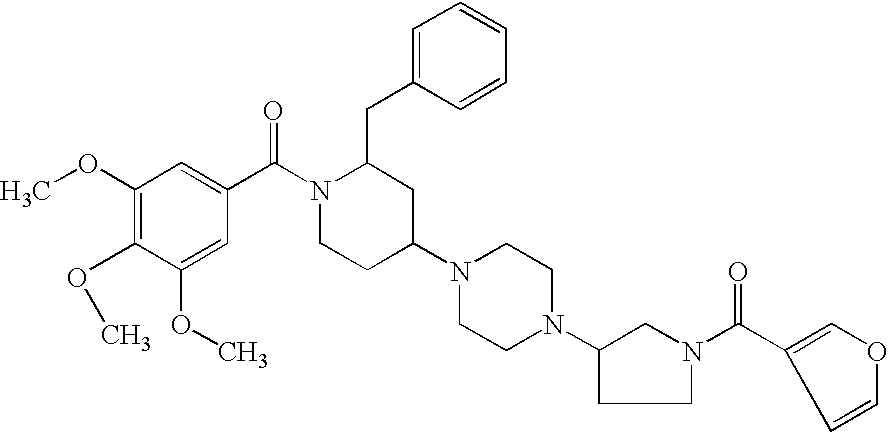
C1(CC2N(C(C3=CC(OC)=C(OC)C(OC)=C3)=O)CCC(N3CCN(C4CCN(C(C5=COC=C5)=O)C4)CC3)C2)=CC=CC=C1
